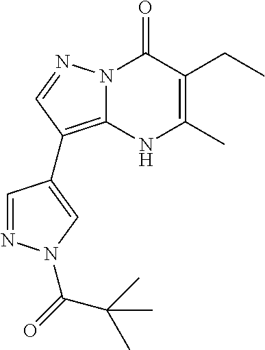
N12C(=C(C3=CN(C(=O)C(C)(C)C)N=C3)C=N1)NC(C)=C(CC)C2=O
